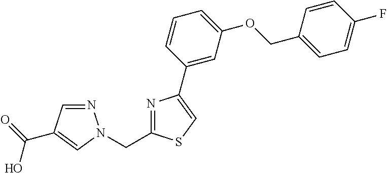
N1=CC(C(=O)O)=CN1CC1=NC(C2=CC(OCC3=CC=C(F)C=C3)=CC=C2)=CS1
